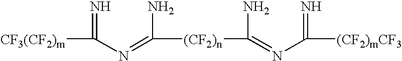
[CF3(CF2)m]C(N=C(N)[(CF2)n]C(=NC([(CF2)mCF3])=N)N)=N
